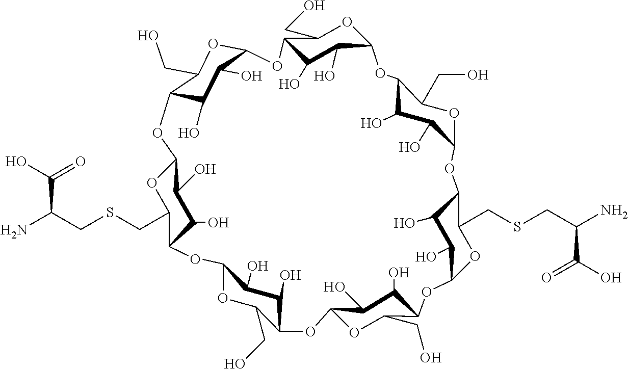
O1C2C(O)C(O)C(C(CO)O2)OC2OC(CSCC(N)C(O)=O)C(C(O)C2O)OC2OC(CO)C(C(O)C2O)OC2OC(CO)C(C(O)C2O)OC2C(O)C(O)C(C(CSCC(N)C(O)=O)O2)OC2C(O)C(O)C(C(CO)O2)OC2OC(CO)C1C(O)C2O
